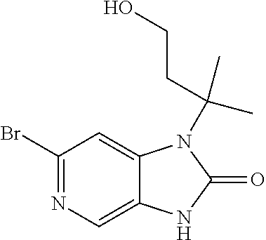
C1(Br)=NC=C2C(=C1)N(C(CCO)(C)C)C(=O)N2
